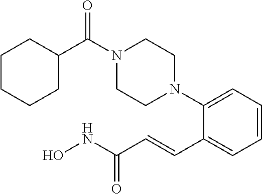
C1=CC=C(N2CCN(C(C3CCCCC3)=O)CC2)C(C=CC(NO)=O)=C1
